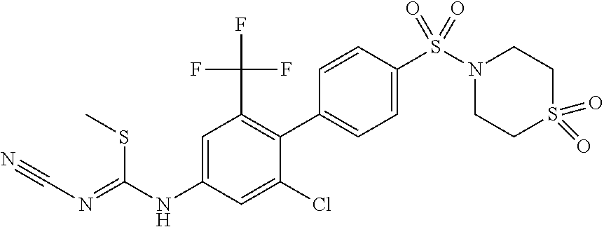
C1=CC(S(N2CCS(=O)(=O)CC2)(=O)=O)=CC=C1C1=C(C(F)(F)F)C=C(NC(=NC#N)SC)C=C1Cl
